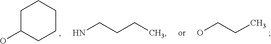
OCCC.C1C(O)CCCC1.NCCCC
